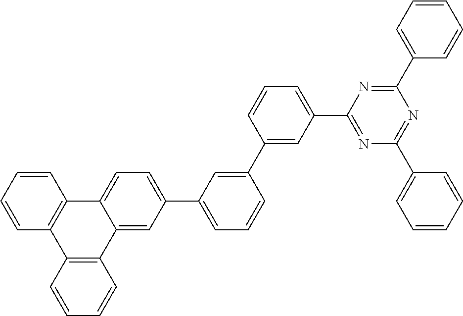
C12=C(C3=C(C4=CC(C5=CC=CC(C6=CC(C7=NC(C8=CC=CC=C8)=NC(C8=CC=CC=C8)=N7)=CC=C6)=C5)=CC=C14)C=CC=C3)C=CC=C2
